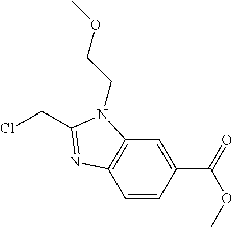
C1=CC(C(=O)OC)=CC2=C1N=C(CCl)N2CCOC
